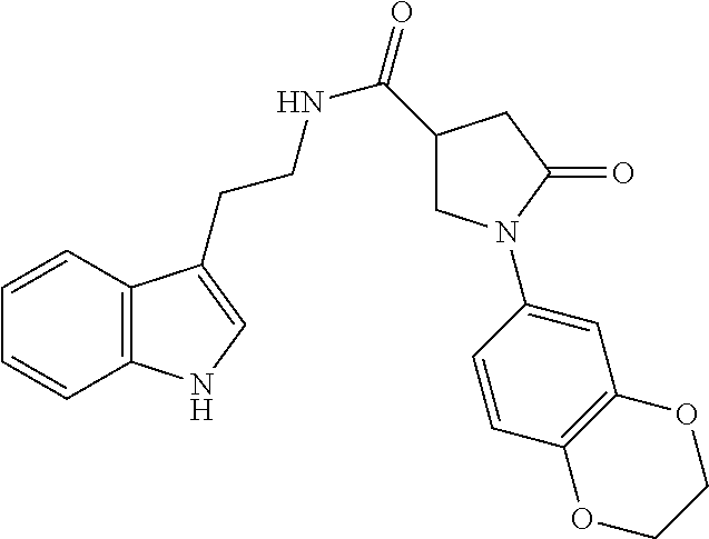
N(CCC1=CNC2=C1C=CC=C2)C(=O)C1CN(C2=CC3=C(C=C2)OCCO3)C(=O)C1
